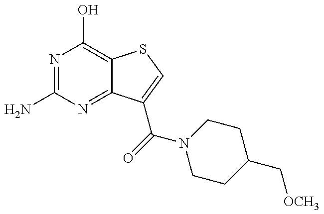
N1=C(N)N=C2C(=C1O)SC=C2C(=O)N1CCC(C[OCH3])CC1
